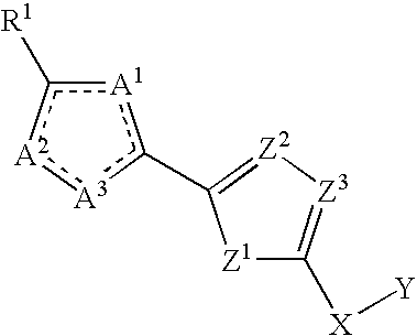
[A1]1c([R1])[A2]:[A3]c1C1=[Z2][Z3]=C([X][Y])[Z1]1
